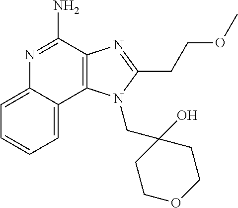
C12=C(C(N)=NC3=CC=CC=C13)N=C(CCOC)N2CC1(O)CCOCC1
